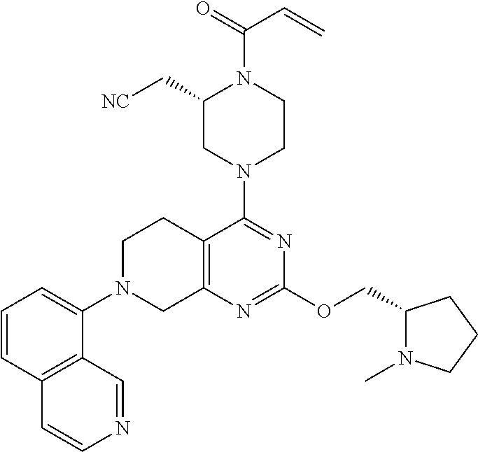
C1(C[NC])CN(C2=NC(OCC3N(C)CCC3)=NC3=C2CCN(C2=CC=CC4=C2C=NC=C4)C3)CCN1C(=O)C=C
